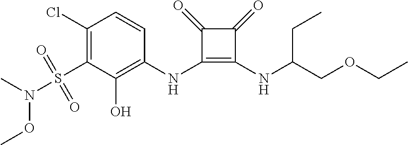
C1(Cl)=C(S(=O)(=O)N(C)OC)C(O)=C(NC2=C(NC(COCC)CC)C(=O)C2=O)C=C1
